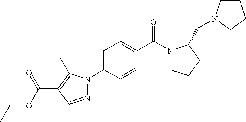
C1=CC(N2N=CC(C(OCC)=O)=C2C)=CC=C1C(N1CCCC1CN1CCCC1)=O
